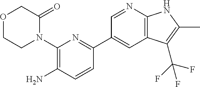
N1(C2=C(N)C=CC(C3=CC4=C(N=C3)NC(C)=C4C(F)(F)F)=N2)C(=O)COCC1
